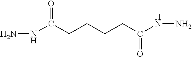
N(C(CCCCC(NN)=O)=O)N
